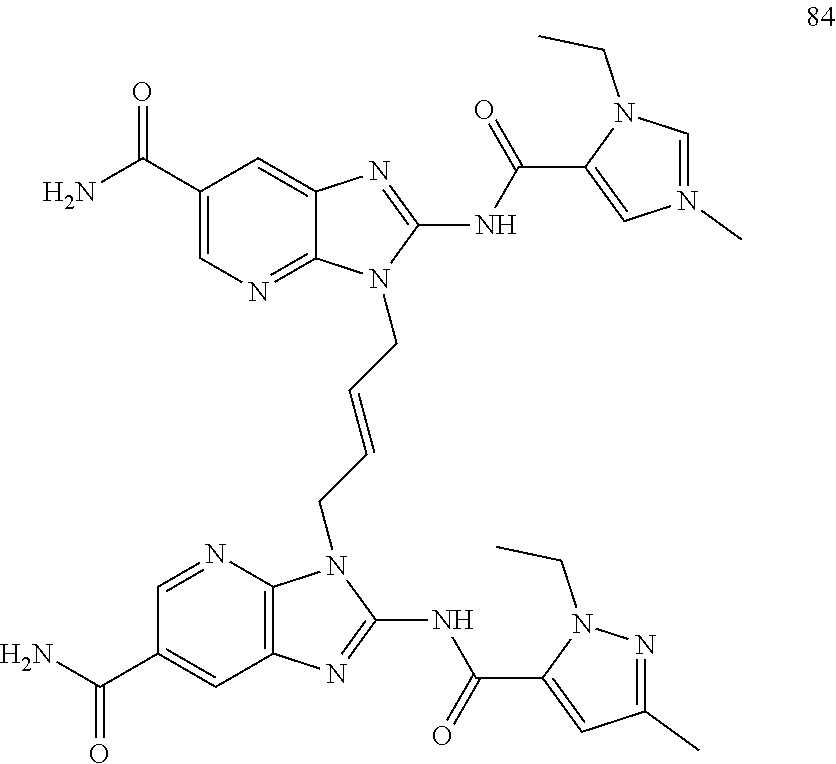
C1(C(N)=O)=CN=C2C(=C1)N=C(NC(C1=CN(C)=CN1CC)=O)N2CC=CCN1C2=C(C=C(C(N)=O)C=N2)N=C1NC(C1=CC(C)=NN1CC)=O
